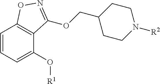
C1=CC=C(O[R1])C2=C1ON=C2OCC1CCN([R2])CC1
